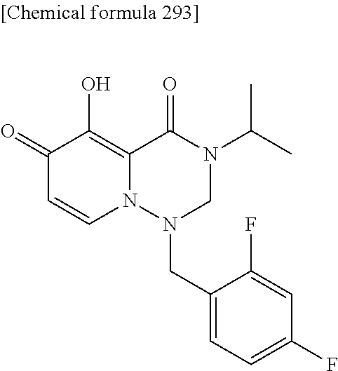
C1(=O)C=CN2C(=C1O)C(=O)N(C(C)C)CN2CC1=CC=C(F)C=C1F
